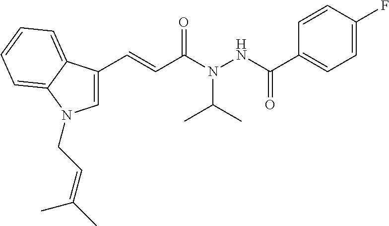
C1=C(F)C=CC(C(NN(C(C=CC2=CN(CC=C(C)C)C3=CC=CC=C23)=O)C(C)C)=O)=C1
